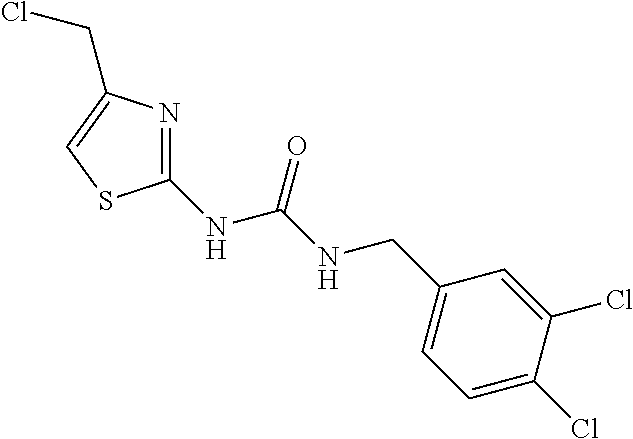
C1(NC(NCC2=CC=C(Cl)C(Cl)=C2)=O)=NC(CCl)=CS1
